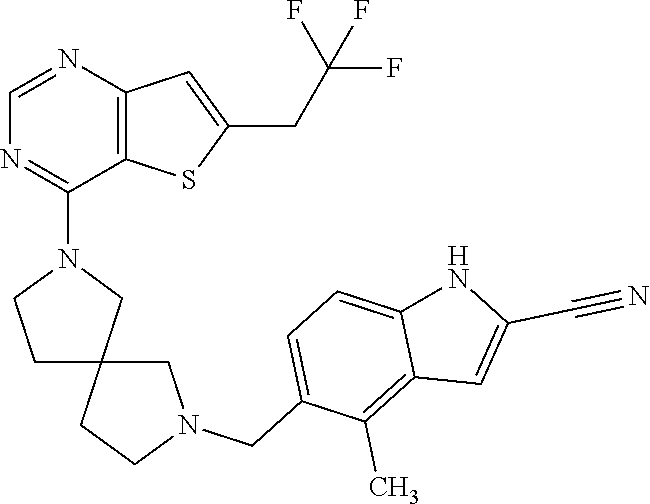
C12=C(SC(CC(F)(F)F)=C1)C(N1CCC3(C1)CCN(CC1=CC=C4C(=C1C)C=C(C#N)N4)C3)=NC=N2
